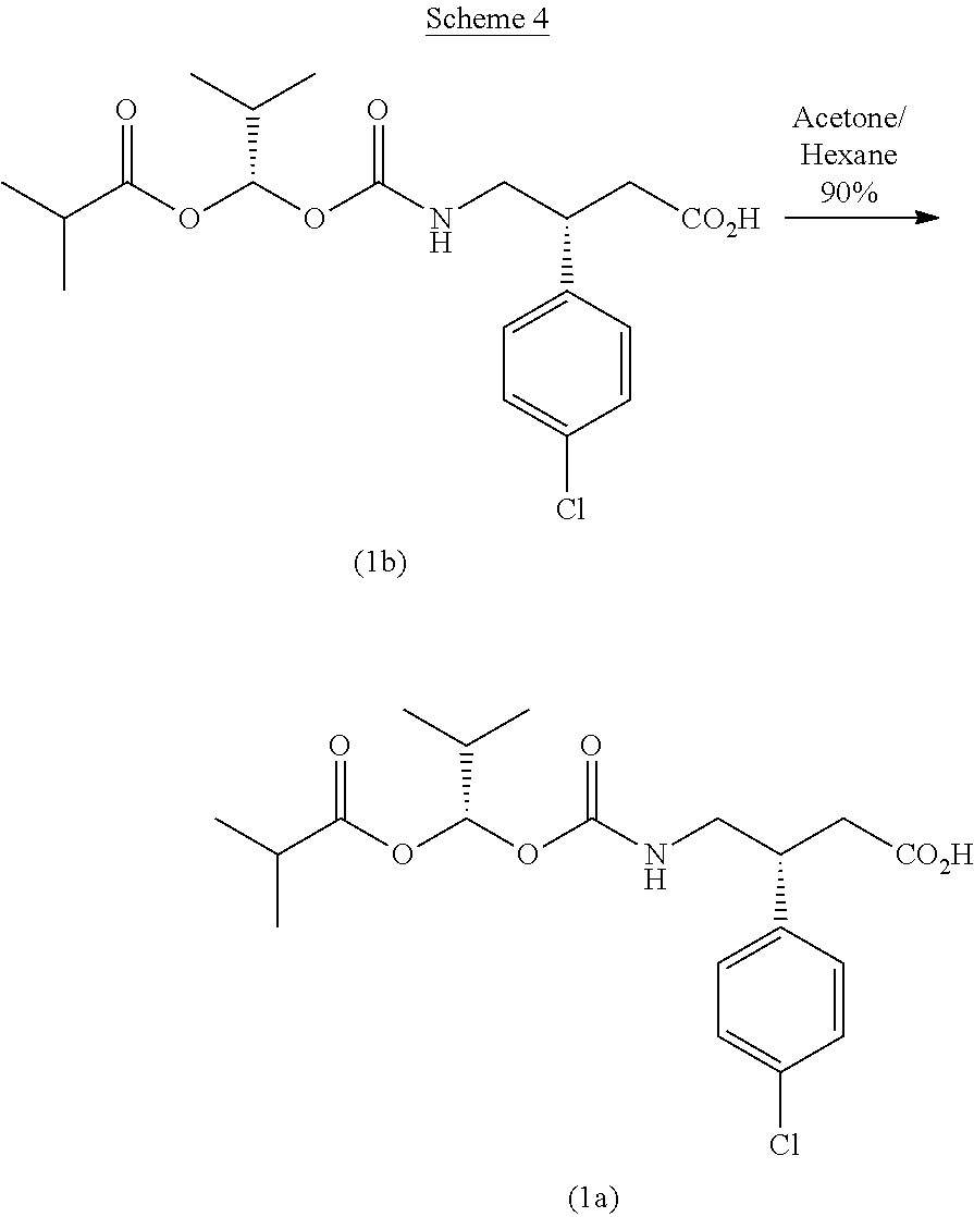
C(C)(C(OC(OC(NCC(C[CO2H])C1=CC=C(Cl)C=C1)=O)C(C)C)=O)C.C(C)(C(OC(OC(NCC(C[CO2H])C1=CC=C(Cl)C=C1)=O)C(C)C)=O)C
